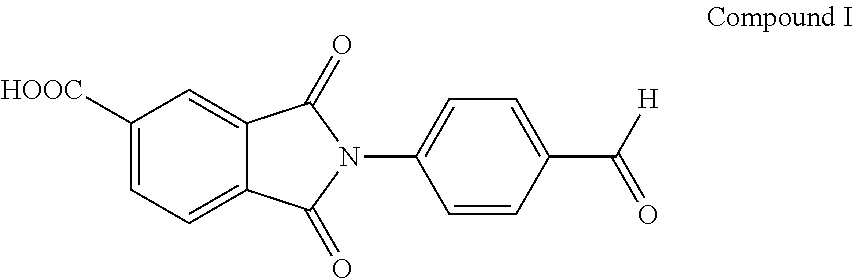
C1([HOOC])=CC=C2C(=C1)C(=O)N(C1=CC=C(C([H])=O)C=C1)C2=O
